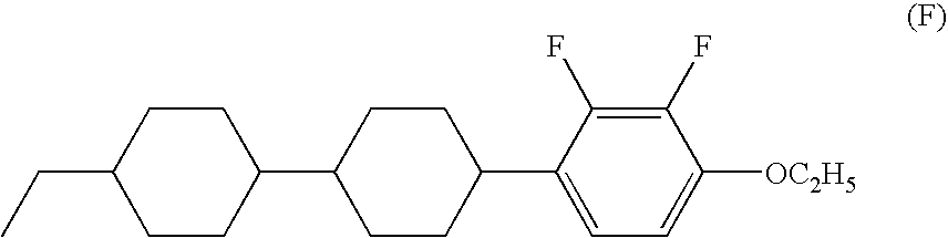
CCC1CCC(C2CCC(C3=CC=C([OC2H5])C(F)=C3F)CC2)CC1
